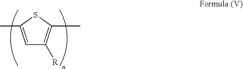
C1=C(C)SC(C)=C1[R]
